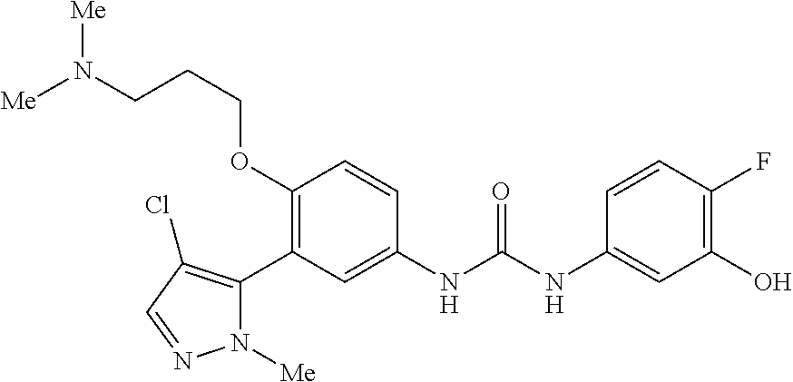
C1(OCCCN([Me])[Me])=C(C2=C(Cl)C=NN2[Me])C=C(NC(=O)NC2=CC(O)=C(F)C=C2)C=C1
